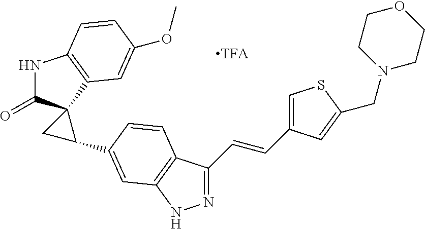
N1=C(C=CC2=CSC(CN3CCOCC3)=C2)C2=C(N1)C=C(C1CC13C(=O)NC1=C3C=C(OC)C=C1)C=C2
